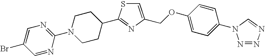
C1=C(COC2=CC=C(N3N=NN=C3)C=C2)N=C(C2CCN(C3=NC=C(Br)C=N3)CC2)S1
